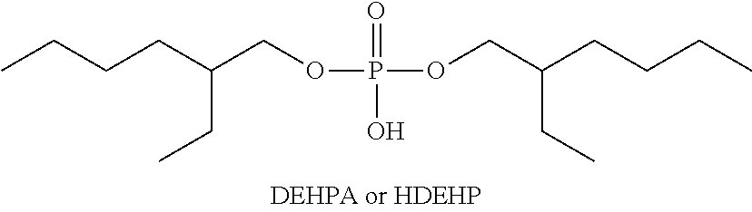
CCCCC(COP(=O)(O)OCC(CCCC)CC)CC
